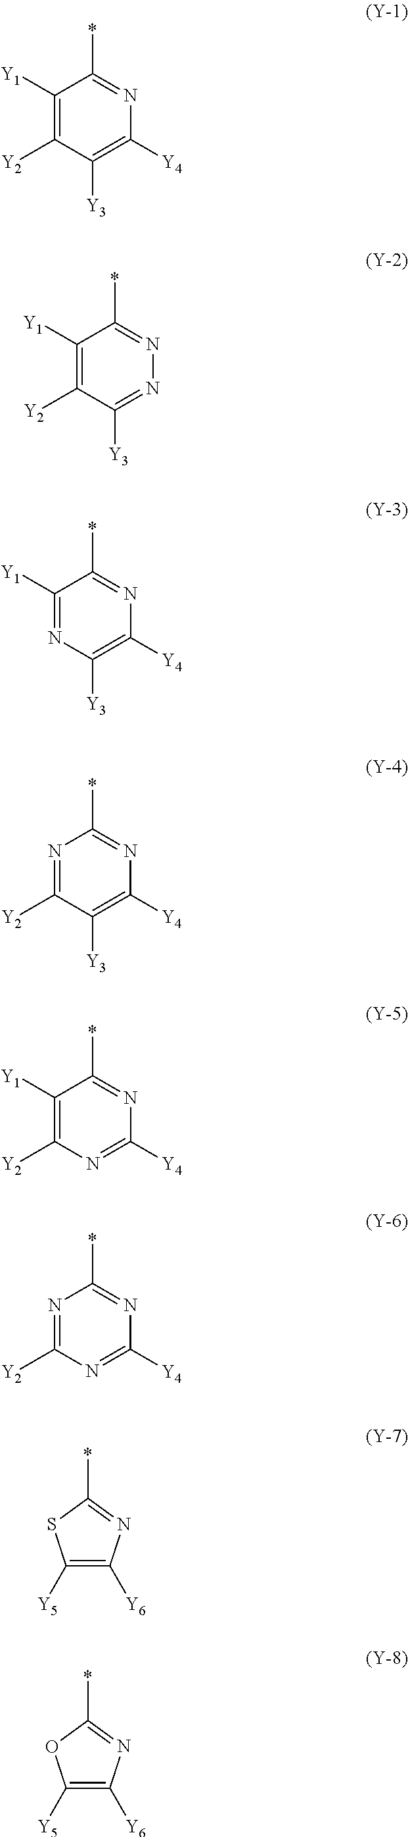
C1([Y1])=C([Y2])C([Y3])=C([Y4])N=C1*.C1([Y1])=C([Y2])C([Y3])=NN=C1*.C1([Y1])=NC([Y3])=C([Y4])N=C1*.N1=C([Y2])C([Y3])=C([Y4])N=C1*.C1([Y1])=C([Y2])N=C([Y4])N=C1*.N1=C([Y2])N=C([Y4])N=C1*.C1(*)=NC([Y6])=C([Y5])S1.C1(*)=NC([Y6])=C([Y5])O1
